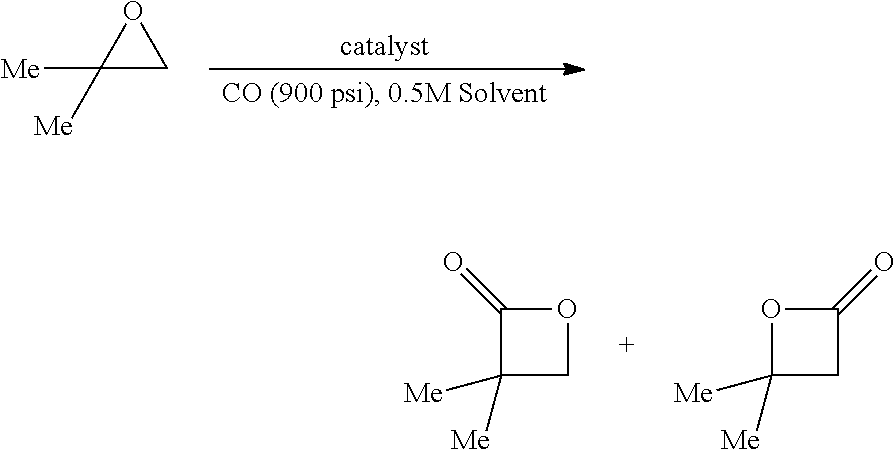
C1([Me])([Me])CO1.C1(=O)C([Me])([Me])CO1.O1C([Me])([Me])CC1=O
